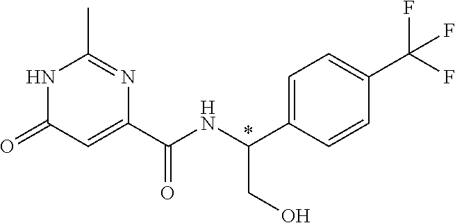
N1C(=O)C=C(C(NC(C2=CC=C(C(F)(F)F)C=C2)CO)=O)N=C1C
